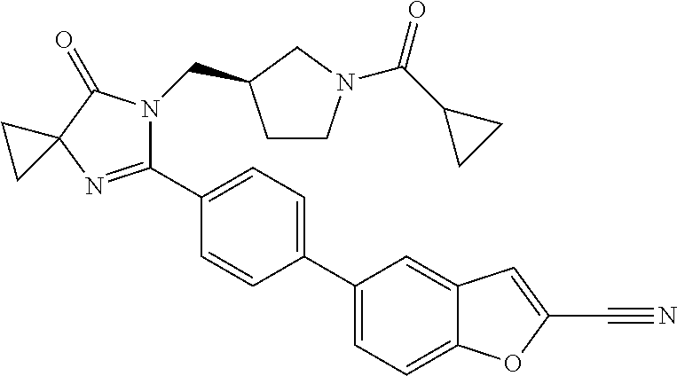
C12=CC(C3=CC=C(C4=NC5(C(=O)N4CC4CCN(C(C6CC6)=O)C4)CC5)C=C3)=CC=C1OC(C#N)=C2
